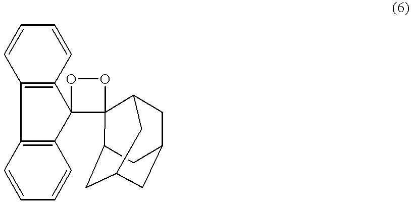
C12=C(C=CC=C1)C1(C3=C2C=CC=C3)OOC12C1CC3CC(CC2C3)C1
